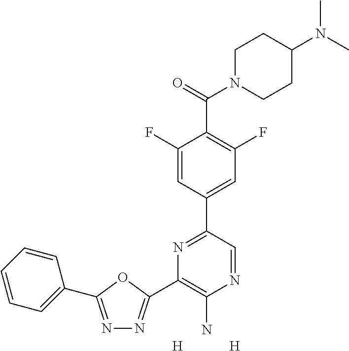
N1=C(C2=CC=CC=C2)OC(C2=C(N)N=CC(C3=CC(F)=C(C(=O)N4CCC(N(C)C)CC4)C(F)=C3)=N2)=N1.[H].[H]
